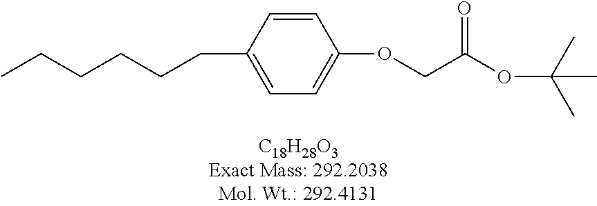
O(CC(OC(C)(C)C)=O)C1=CC=C(CCCCCC)C=C1
